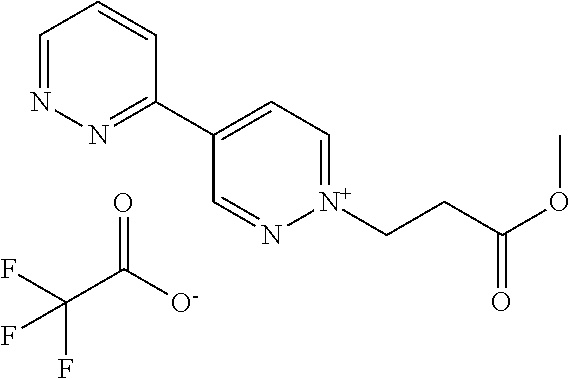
C1=NN=C(C2=CC=[N+](CCC(=O)OC)N=C2)C=C1.O=C(C(F)(F)F)[O-]
